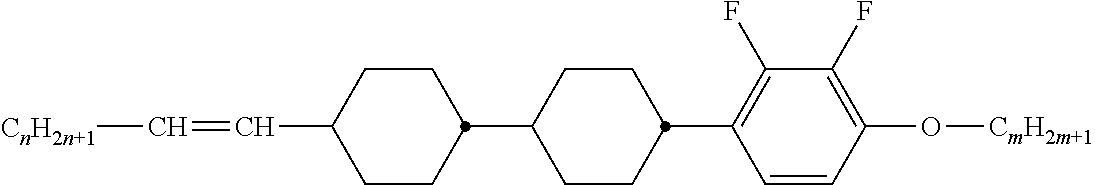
C1CC(C2=C(F)C(F)=C(O[CmH2m+1])C=C2)CCC1C1CCC(C=C[CnH2n+1])CC1
